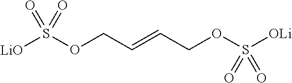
[LiO]S(OCC=CCOS([OLi])(=O)=O)(=O)=O
